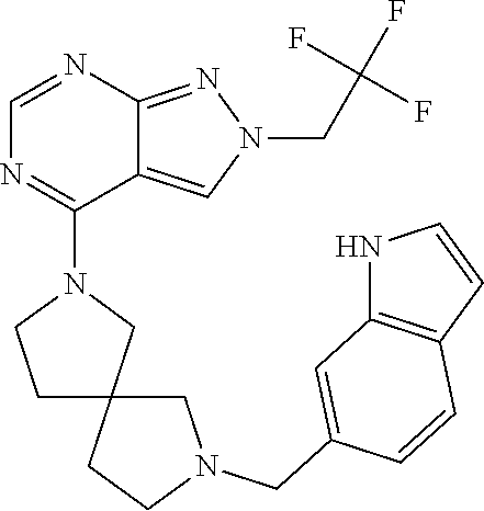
C12=NN(CC(F)(F)F)C=C1C(N1CCC3(C1)CCN(CC1=CC4=C(C=C1)C=CN4)C3)=NC=N2
